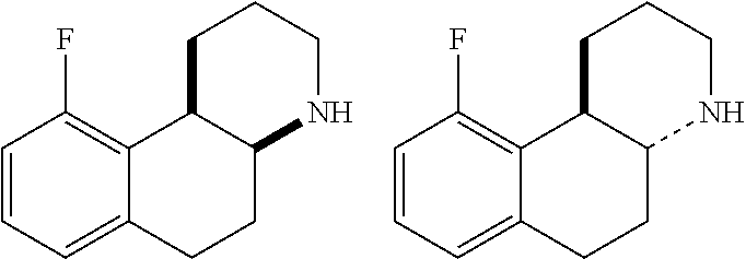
C1=CC=C2C(=C1F)C1C(CC2)NCCC1.C1=CC=C2C(=C1F)C1C(CC2)NCCC1
